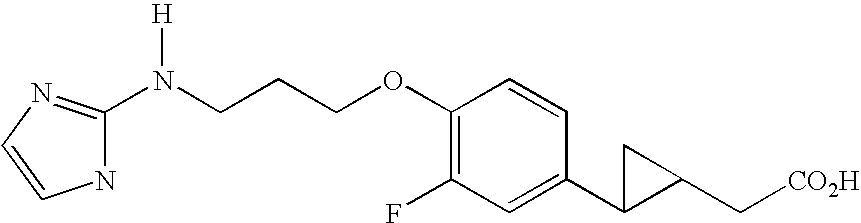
C1(N(CCCOC2=C(F)C=C(C3CC3C[CO2H])C=C2)[H])=NC=CN1
